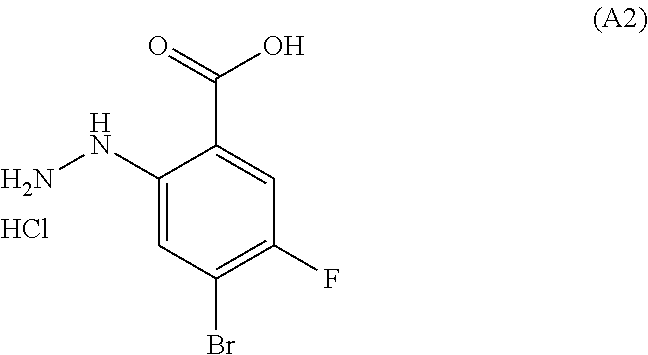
C1(NN)=CC(Br)=C(F)C=C1C(=O)O.Cl
